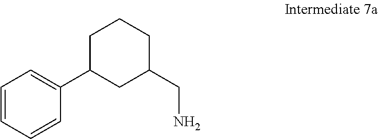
C1=CC=CC(C2CC(CN)CCC2)=C1
